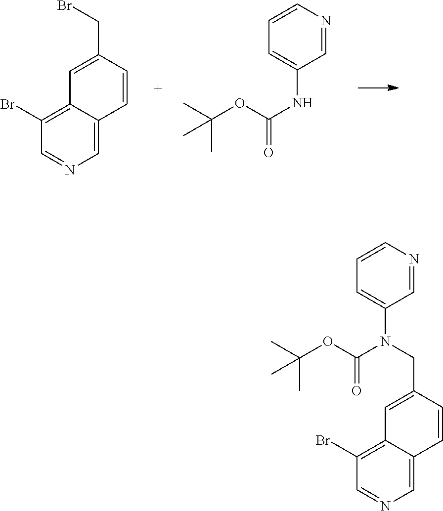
C1(Br)=C2C(=CN=C1)C=CC(CBr)=C2.C1=CN=CC(NC(OC(C)(C)C)=O)=C1.C1=CN=CC(N(C(OC(C)(C)C)=O)CC2=CC3=C(Br)C=NC=C3C=C2)=C1
